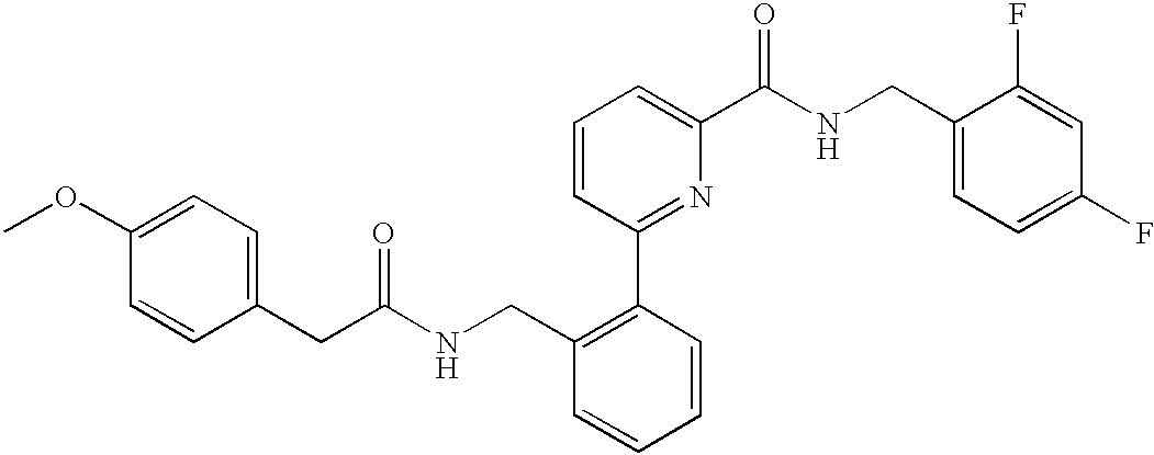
C1(OC)=CC=C(CC(=O)NCC2=C(C3=NC(C(NCC4=CC=C(F)C=C4F)=O)=CC=C3)C=CC=C2)C=C1
